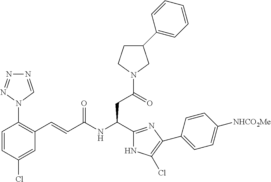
C1(Cl)=CC(C=CC(NC(CC(N2CC(C3=CC=CC=C3)CC2)=O)C2=NC(C3=CC=C([NHCO2Me])C=C3)=C(Cl)N2)=O)=C(N2C=NN=N2)C=C1
